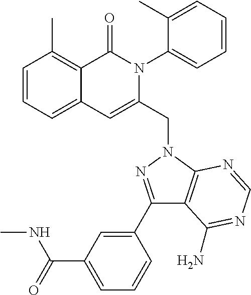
C1=CC=C2C(=C1C)C(=O)N(C1=CC=CC=C1C)C(CN1C3=C(C(C4=CC(C(=O)NC)=CC=C4)=N1)C(N)=NC=N3)=C2
